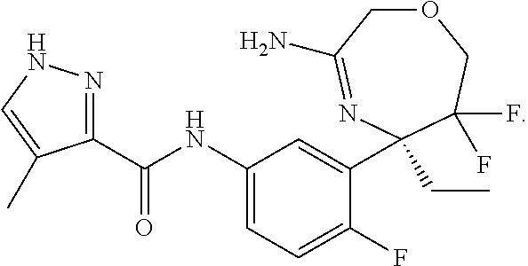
C1(C(NC2=CC=C(F)C(C3(CC)N=C(N)COCC3(F)F)=C2)=O)=NNC=C1C
